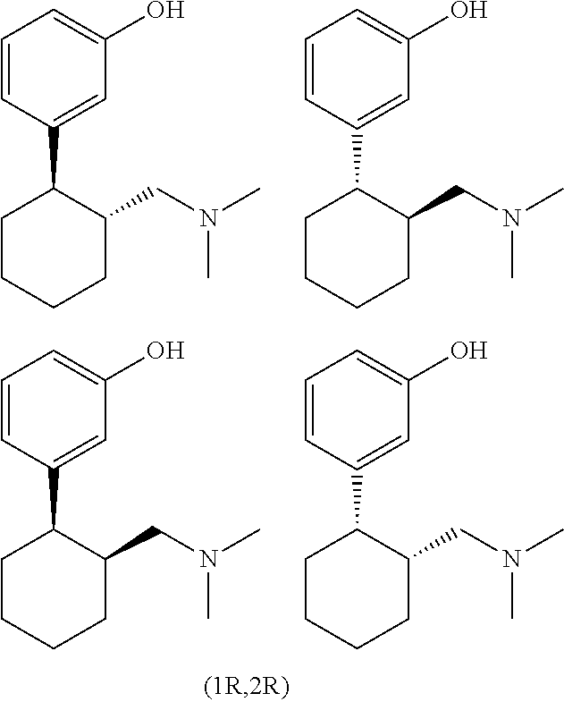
C1=CC(C2CCCCC2CN(C)C)=CC(O)=C1.C1=CC(C2CCCCC2CN(C)C)=CC(O)=C1.C1=CC(C2CCCCC2CN(C)C)=CC(O)=C1.C1=CC(C2CCCCC2CN(C)C)=CC(O)=C1
